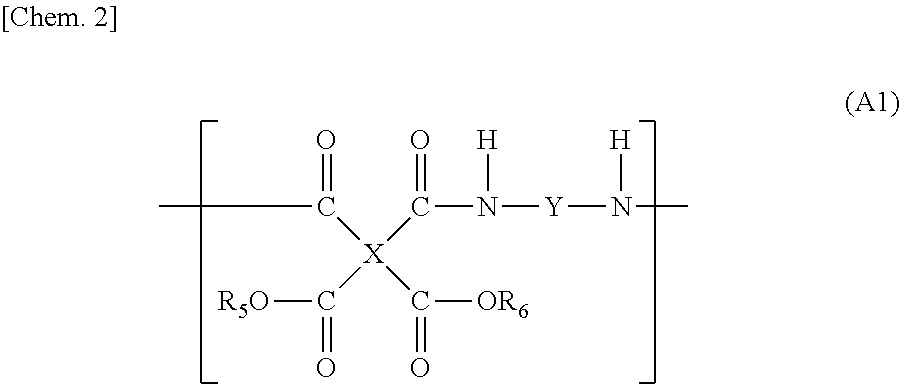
CC(=O)[X](C(N([Y]N(C)[H])[H])=O)(C([OR6])=O)C([R5O])=O
